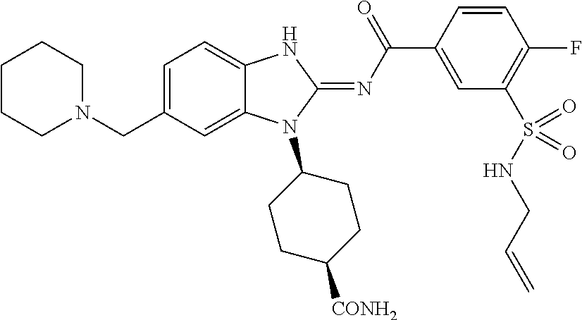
C1CCN(CC2=CC=C3C(=C2)N(C2CCC([CONH2])CC2)C(=NC(C2=CC(S(NCC=C)(=O)=O)=C(F)C=C2)=O)N3)CC1
